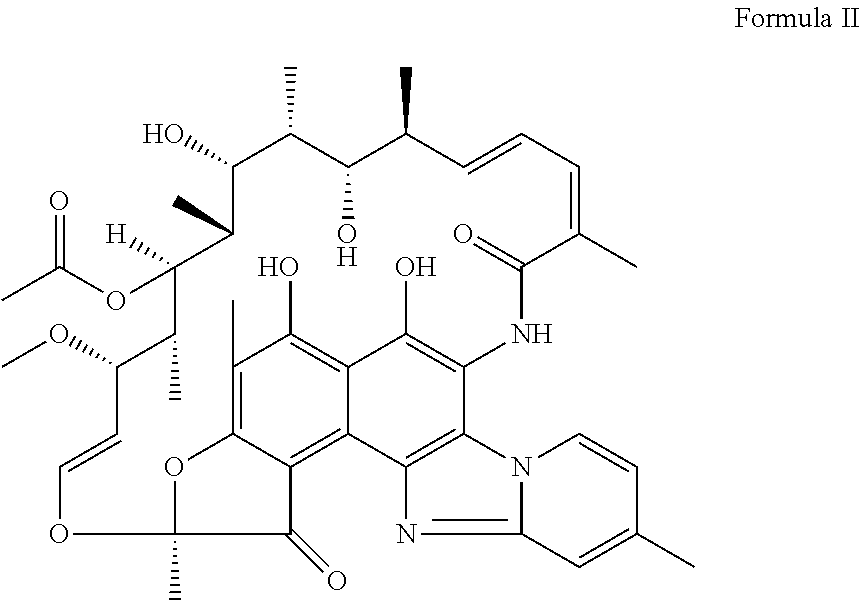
O1C=CC(OC)C(C)C([H])(OC(C)=O)C(C)C(O)C(C)C(O)C(C)C=CC=C(C)C(=O)NC2=C(O)C3=C(O)C(C)=C4C(=C3C3=C2N2C(=N3)C=C(C)C=C2)C(=O)C1(C)O4
